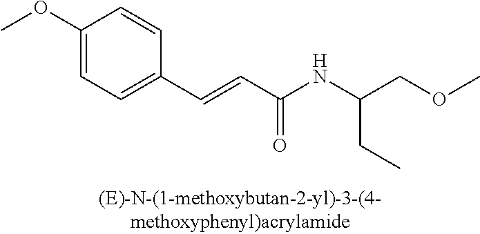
C1(OC)=CC=C(C=CC(NC(COC)CC)=O)C=C1
